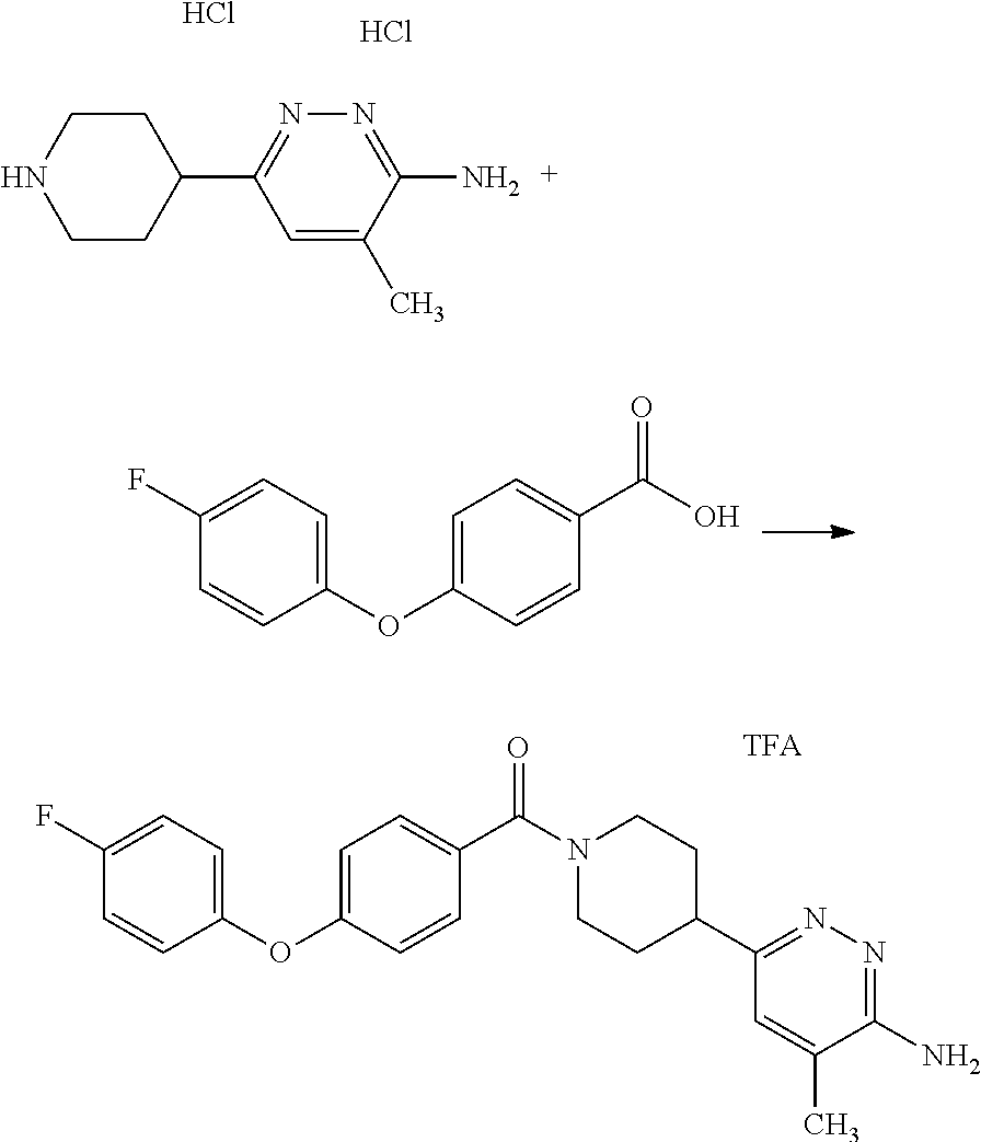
C1CNCCC1C1=NN=C(N)C(C)=C1.Cl.Cl.C1=CC(OC2=CC=C(F)C=C2)=CC=C1C(=O)O.C1=CC(OC2=CC=C(F)C=C2)=CC=C1C(=O)N1CCC(C2=NN=C(N)C(C)=C2)CC1
